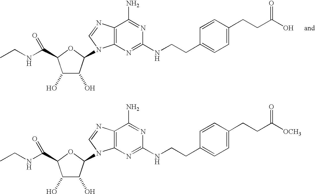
C12=C(N=C(NCCC3=CC=C(CCC(O)=O)C=C3)N=C1N)N(C1C(O)C(O)C(C(NCC)=O)O1)C=N2.C12=C(N=C(NCCC3=CC=C(CCC([OCH3])=O)C=C3)N=C1N)N(C1C(O)C(O)C(C(NCC)=O)O1)C=N2
